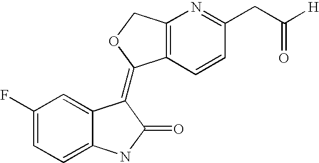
C1(F)=CC=C2C(=C1)C(=C1C3=C(N=C(CC([H])=O)C=C3)CO1)C(=O)N2
